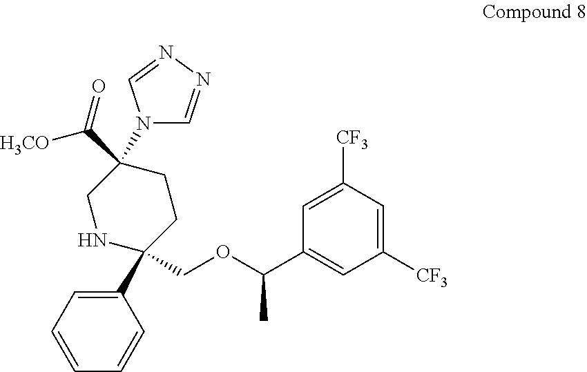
C1(C2(COC(C3=CC([CF3])=CC([CF3])=C3)C)CCC(C([H3CO])=O)(N3C=NN=C3)CN2)=CC=CC=C1
